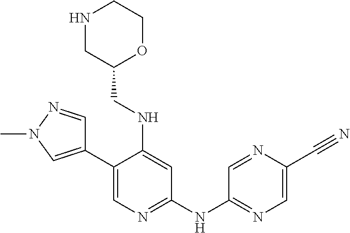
C1(C2=CN=C(NC3=NC=C(C#N)N=C3)C=C2NCC2OCCNC2)=CN(C)N=C1
